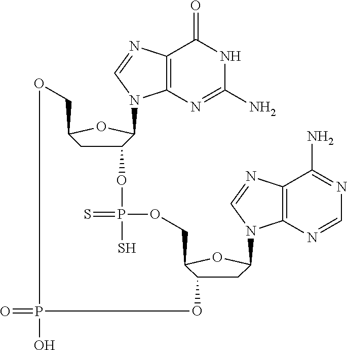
C12=C(N=C(N)NC1=O)N(C1C3CC(O1)COP(=O)(O)OC1CC(N4C5=C(C(N)=NC=N5)N=C4)OC1COP(=S)(S)O3)C=N2
